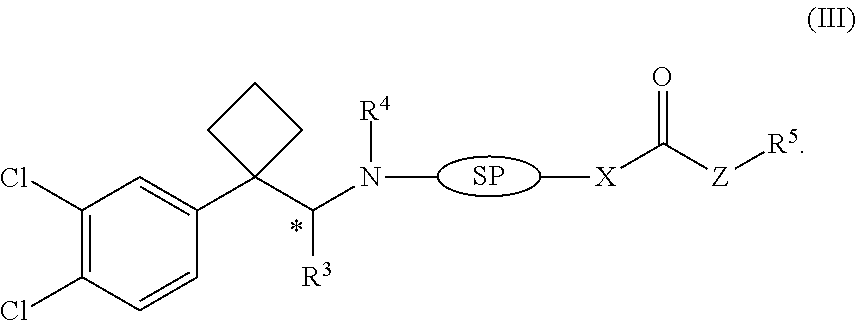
C1(Cl)=C(Cl)C=CC(C2(C(N([R4])C)[R3])CCC2)=C1.[X](C([Z][R5])=O)C.[SP]
